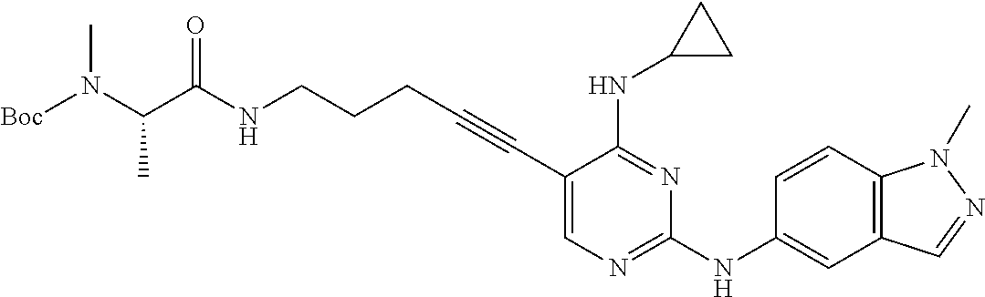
C(NCCCC#CC1=CN=C(NC2=CC3=C(C=C2)N(C)N=C3)N=C1NC1CC1)(=O)C(N([Boc])C)C
